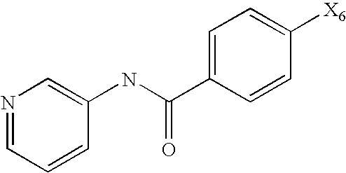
N1=CC=CC(NC(C2=CC=C([X6])C=C2)=O)=C1
